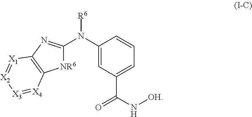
[NR6]1C(N(C2=CC(C(N[OH])=O)=CC=C2)[R6])=NC2=C1[X4]=[X3][X2]=[X1]2
